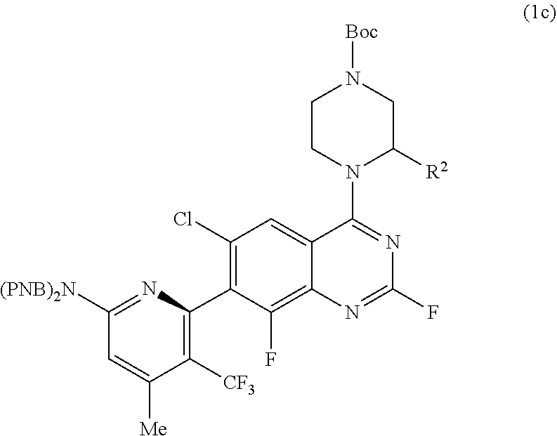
C1(F)=NC2=C(F)C(C3=C([CF3])C([Me])=CC([(PNB)2N])=N3)=C(Cl)C=C2C(N2CCN([Boc])CC2[R2])=N1
